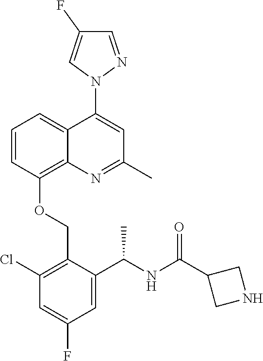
C1=CC(OCC2=C(Cl)C=C(F)C=C2C(NC(C2CNC2)=O)C)=C2C(=C1)C(N1N=CC(F)=C1)=CC(C)=N2
